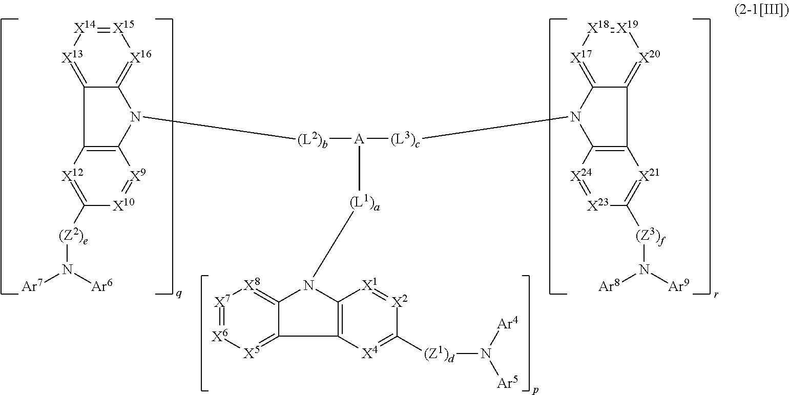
[(Z2)e](C1=[X12]C2=C([X9]=[X10]1)N([(L2)b][A]([(L1)a]N1C3=C([X4]=C([(Z1)d]N([Ar5])[Ar4])[X2]=[X1]3)C3=[X5][X6]=[X7][X8]=C13)[(L3)c]N1C3=C([X21]=C([(Z3)f]N([Ar9])[Ar8])[X23]=[X24]3)C3=[X20][X19]=[X18][X17]=C31)C1=[X16][X15]=[X14][X13]=C21)N([Ar7])[Ar6]
